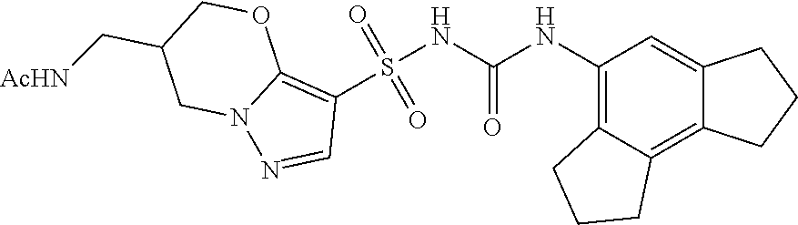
S(NC(NC1=C2C(=C3C(=C1)CCC3)CCC2)=O)(C1=C2N(N=C1)CC(C[AcHN])CO2)(=O)=O
